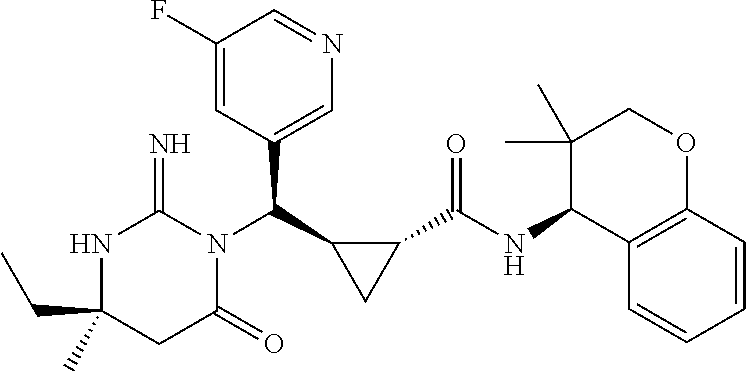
C(C1(C)NC(=N)N(C(C2CC2C(NC2C3=C(OCC2(C)C)C=CC=C3)=O)C2=CN=CC(F)=C2)C(=O)C1)C
